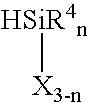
[HSiR4n][X3-n]
